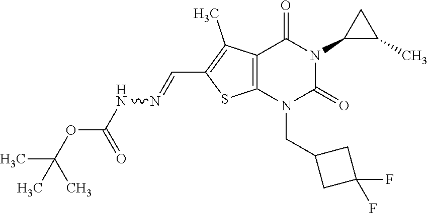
C12=C(N(CC3CC(F)(F)C3)C(=O)N(C3C(C)C3)C1=O)SC(C=NNC(OC(C)(C)C)=O)=C2C
